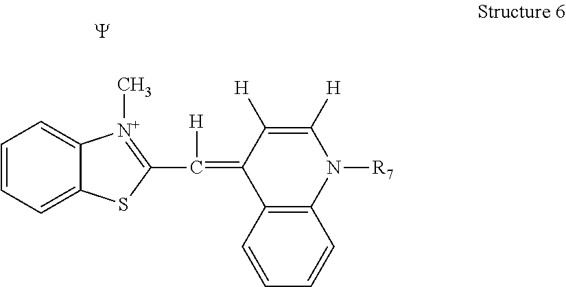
[Y].C12=CC=CC=C1SC(C([H])=C1C3=C(N([R7])C([H])=C1[H])C=CC=C3)=[N+]2C
